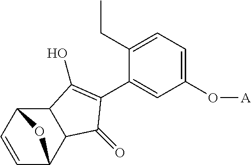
C1=CC2C3C(C1O2)C(O)=C(C1=CC(O[A])=CC=C1CC)C3=O
